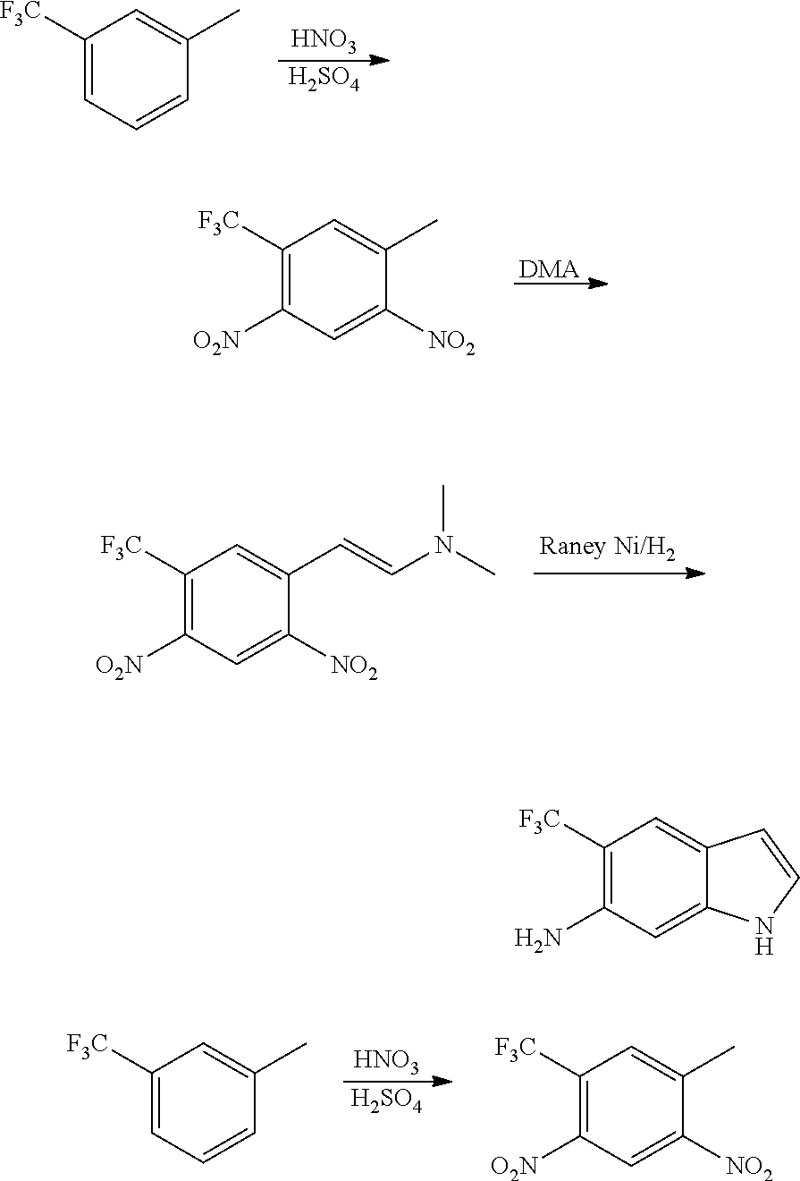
[HNO3].[H2SO4].C1([F3C])=CC=CC(C)=C1.[DMA].C1([F3C])=C([O2N])C=C([NO2])C(C)=C1.C1([F3C])=C([O2N])C=C([NO2])C(C=CN(C)C)=C1.C1([F3C])=C(N)C=C2C(=C1)C=CN2.C1([F3C])=CC=CC(C)=C1.[HNO3].[H2SO4].C1([F3C])=C([O2N])C=C([NO2])C(C)=C1
